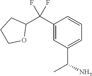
C(C1=CC(C(N)C)=CC=C1)(C1CCCO1)(F)F
